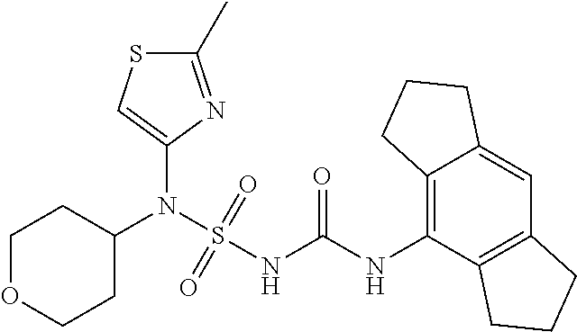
C1(N(S(NC(NC2=C3C(=CC4=C2CCC4)CCC3)=O)(=O)=O)C2CCOCC2)=CSC(C)=N1
